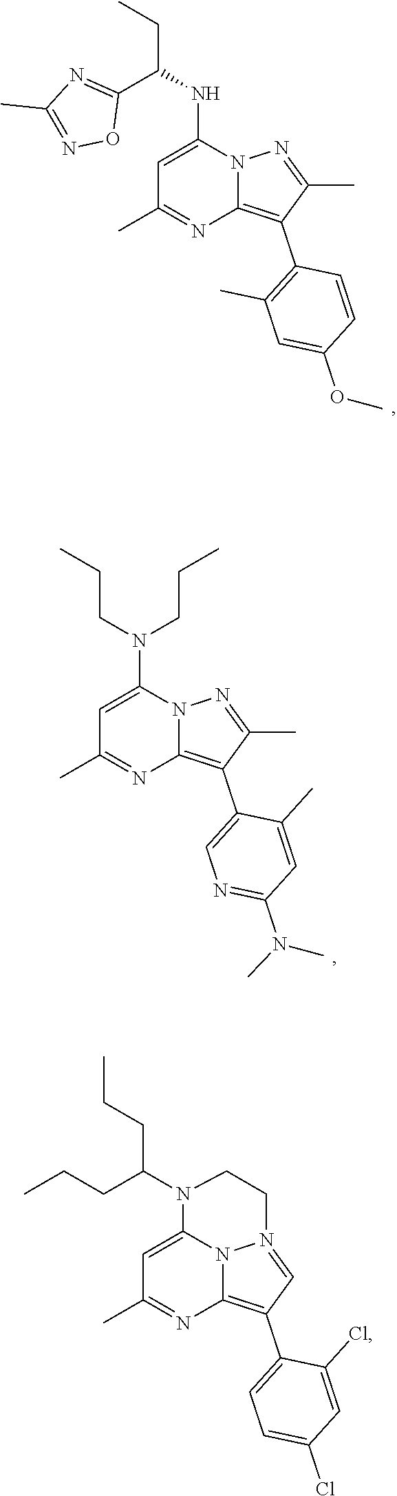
C(C(C1=NC(C)=NO1)NC1=CC(C)=NC2=C(C3=C(C)C=C(OC)C=C3)C(C)=NN12)C.N(CCC)(C1=CC(C)=NC2=C(C3=CN=C(N(C)C)C=C3C)C(C)=NN12)CCC.C1=C2N(C(CCC)CCC)CCN3=CC(C4=CC=C(Cl)C=C4Cl)=C(N=C1C)N23
